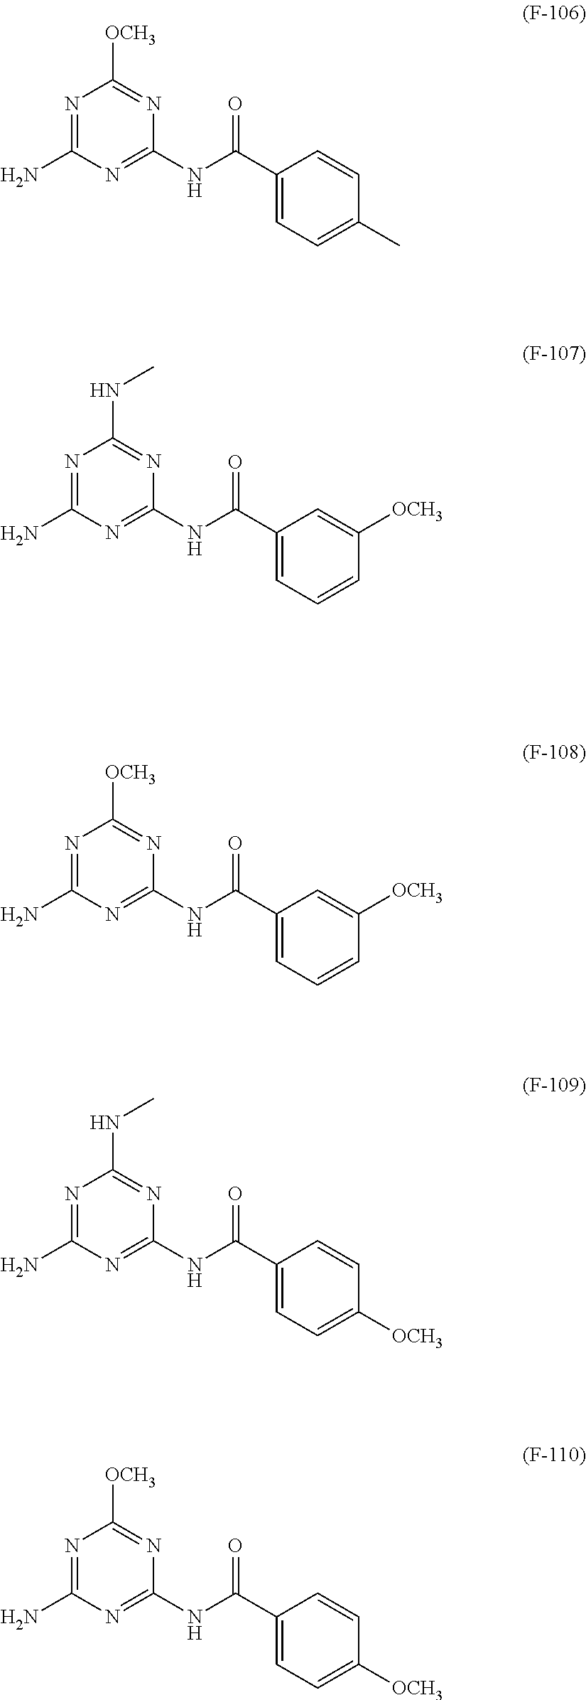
N1=C(N)N=C(NC(C2=CC=C(C)C=C2)=O)N=C1[OCH3].N1=C(N)N=C(NC(C2=CC=CC([OCH3])=C2)=O)N=C1NC.N1=C(N)N=C(NC(C2=CC=CC([OCH3])=C2)=O)N=C1[OCH3].N1=C(N)N=C(NC(C2=CC=C([OCH3])C=C2)=O)N=C1NC.N1=C(N)N=C(NC(C2=CC=C([OCH3])C=C2)=O)N=C1[OCH3]
